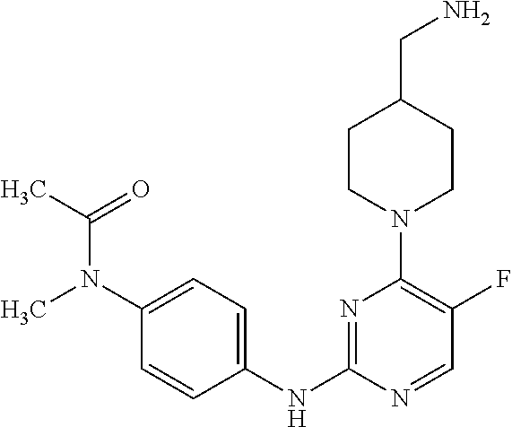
C1CN(C2=C(F)C=NC(NC3=CC=C(N(C)C(C)=O)C=C3)=N2)CCC1CN
